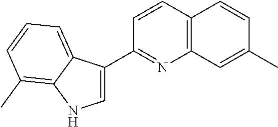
C1=CC2=C(N=C1C1=CNC3=C(C)C=CC=C13)C=C(C)C=C2
